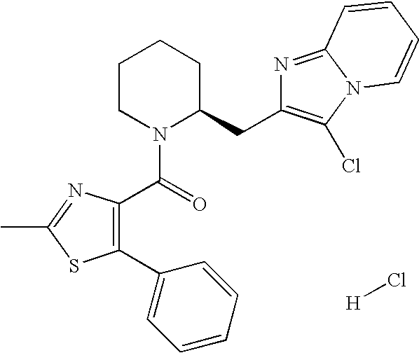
C1(C2=CC=CC=C2)=C(C(N2C(CC3=C(Cl)N4C(=N3)C=CC=C4)CCCC2)=O)N=C(C)S1.[H]Cl
